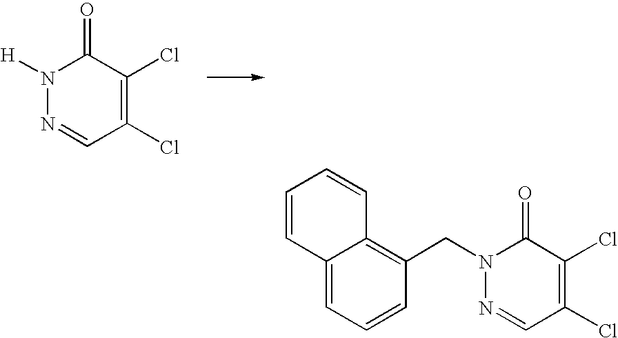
N1([H])N=CC(Cl)=C(Cl)C1=O.N1(CC2=C3C(=CC=C2)C=CC=C3)N=CC(Cl)=C(Cl)C1=O
